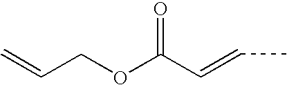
C(C=CC)(OCC=C)=O
